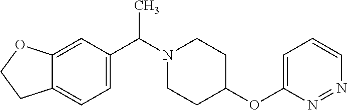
N1(C(C2=CC=C3C(=C2)OCC3)C)CCC(OC2=CC=CN=N2)CC1
